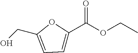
OCC1=CC=C(C(=O)OCC)O1
